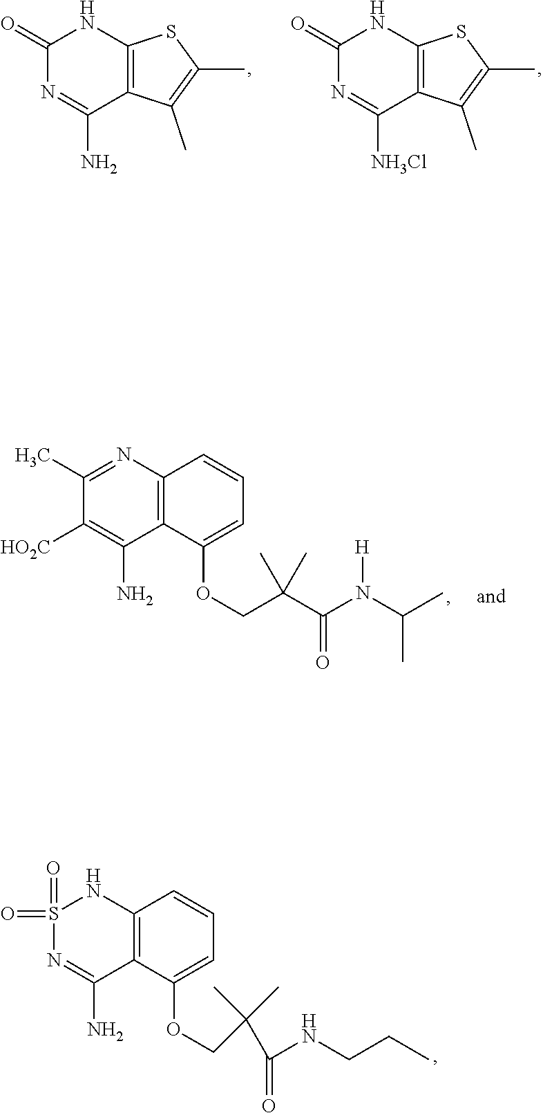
C1(=O)N=C(N)C2=C(N1)SC(C)=C2C.C1(=O)N=C([NH3Cl])C2=C(N1)SC(C)=C2C.C1(C)=NC2=C(C(N)=C1[HO2C])C(OCC(C(N(C(C)C)[H])=O)(C)C)=CC=C2.S1(=O)(=O)N=C(N)C2=C(N1)C=CC=C2OCC(C(=O)NCCC)(C)C
